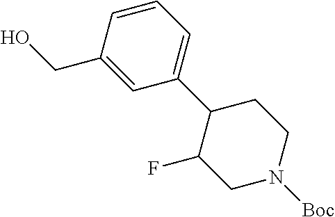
C(C1=CC(C2C(F)CN([Boc])CC2)=CC=C1)O
